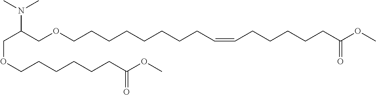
C(C(COCCCCCCCCC=CCCCCCC(OC)=O)N(C)C)OCCCCCCC(OC)=O
